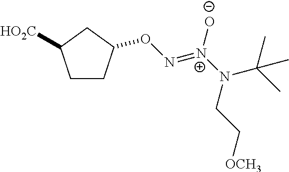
C1CC(ON=[N+](N(C(C)(C)C)CC[OCH3])[O-])CC1[HO2C]
